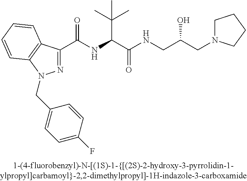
C(=O)(NC(C(C)(C)C)C(=O)NCC(CN1CCCC1)O)C1=NN(CC2=CC=C(F)C=C2)C2=C1C=CC=C2
